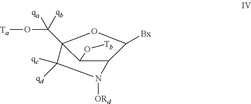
C1(O[Tb])C2(C(O[Ta])([qa])[qb])OC([Bx])C1N([ORd])C2([qc])[qd]
